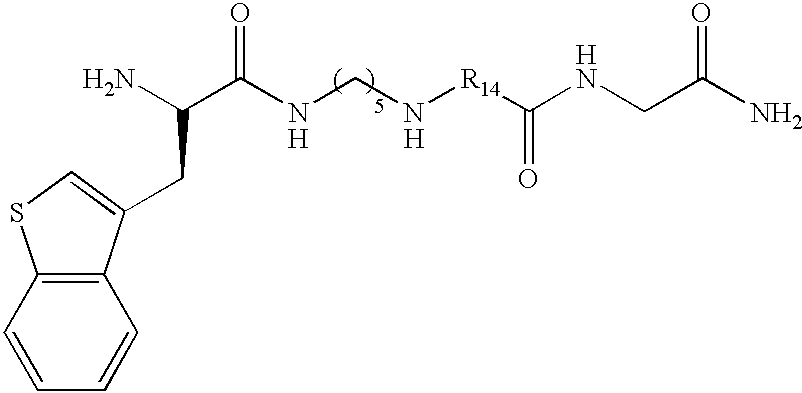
C12=C(C=CC=C1)SC=C2CC(C(NCN[R14]C(NCC(N)=O)=O)=O)N.[H].[H].[H]
